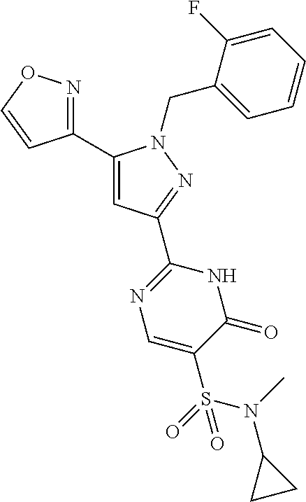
C1(C2=CC(C3=NC=C(S(=O)(N(C)C4CC4)=O)C(=O)N3)=NN2CC2=CC=CC=C2F)=NOC=C1
